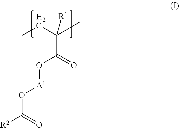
CCC(C)([R1])C(=O)O[A1]OC([R2])=O
